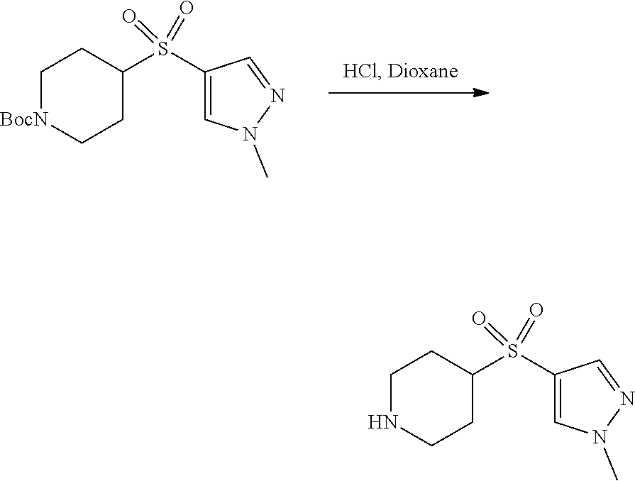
S(=O)(C1CC[BocN]CC1)(=O)C1=CN(C)N=C1.S(=O)(C1CCNCC1)(=O)C1=CN(C)N=C1
